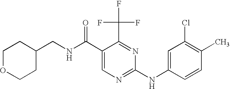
C1(CNC(C2=CN=C(NC3=CC(Cl)=C(C)C=C3)N=C2C(F)(F)F)=O)CCOCC1
